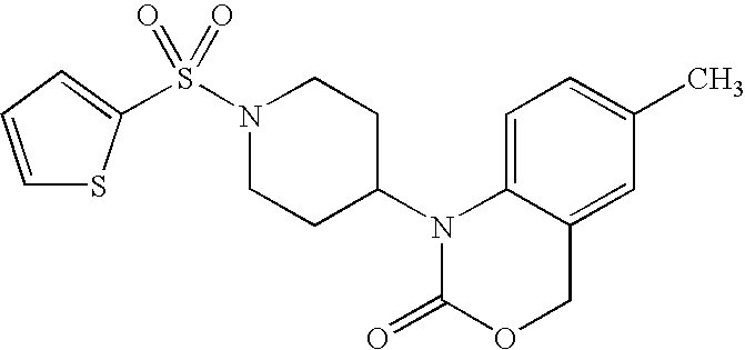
C1=C2C(=CC(C)=C1)COC(=O)N2C1CCN(S(=O)(=O)C2=CC=CS2)CC1
